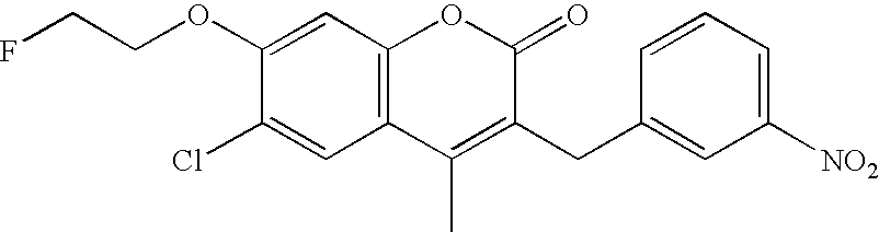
C1(OCCF)=CC2=C(C=C1Cl)C(C)=C(CC1=CC([NO2])=CC=C1)C(=O)O2
